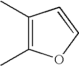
C1(C)=C(C)OC=C1
